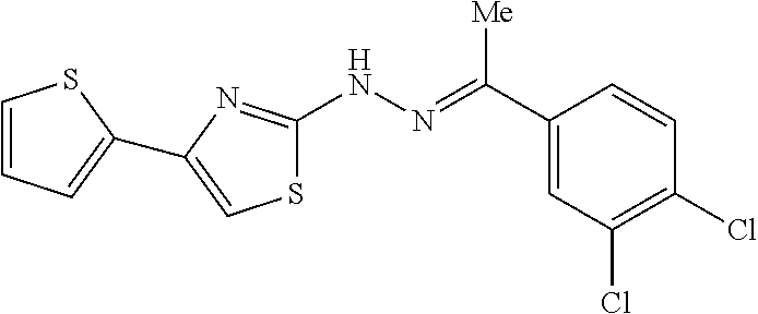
C1=CC=C(C2=CSC(NN=C(C3=CC(Cl)=C(Cl)C=C3)[Me])=N2)S1
